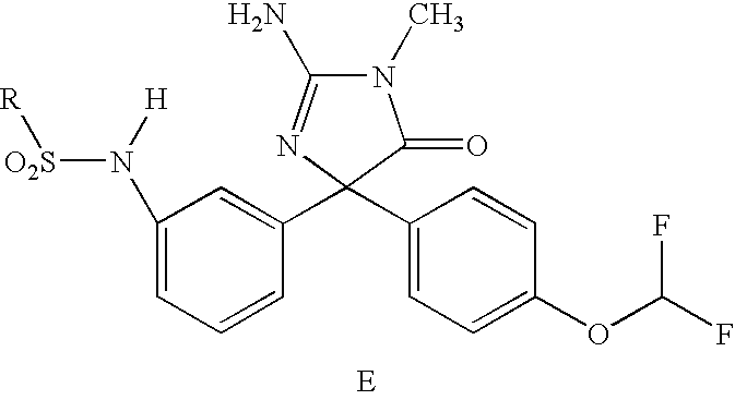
N1(C)C(N)=NC(C2=CC(N([H])[O2S][R])=CC=C2)(C2=CC=C(OC(F)F)C=C2)C1=O
